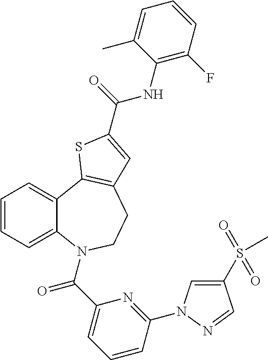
C1=CC=C2C(=C1)C1=C(CCN2C(C2=CC=CC(N3C=C(S(C)(=O)=O)C=N3)=N2)=O)C=C(C(=O)NC2=C(F)C=CC=C2C)S1
